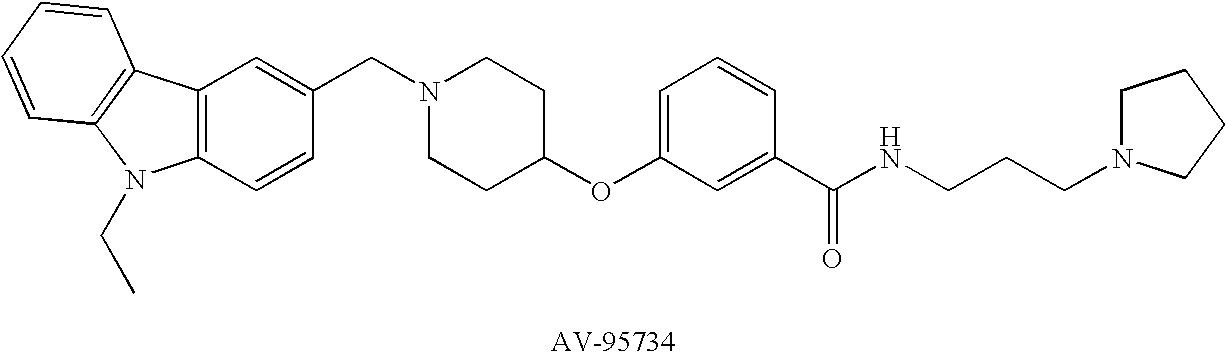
C1(CN2CCC(OC3=CC=CC(C(NCCCN4CCCC4)=O)=C3)CC2)=CC2=C(C=C1)N(CC)C1=C2C=CC=C1
